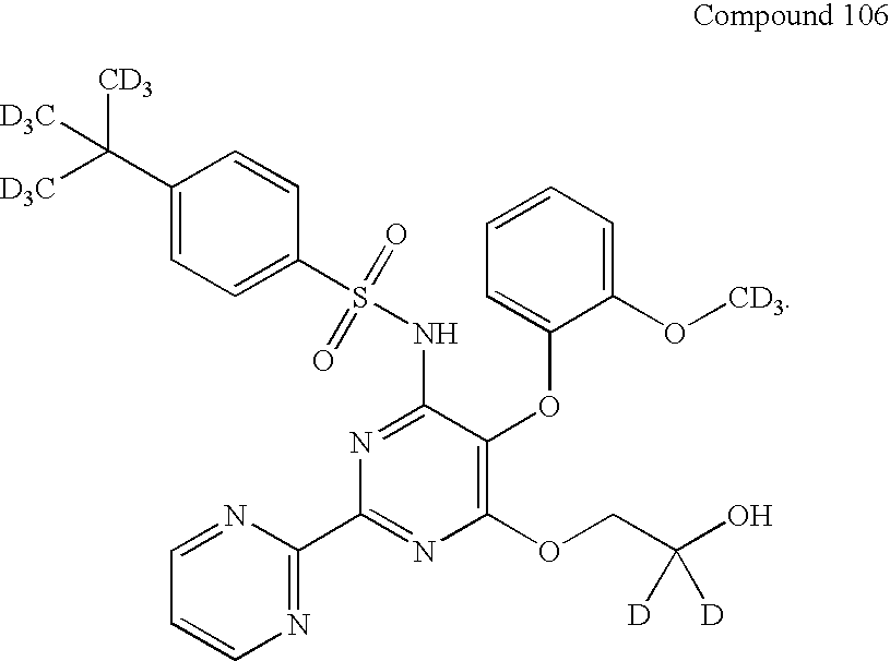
C1(C([D3C])([CD3])[D3C])=CC=C(S(=O)(=O)NC2=NC(C3=NC=CC=N3)=NC(OCC(O)([D])[D])=C2OC2=CC=CC=C2O[CD3])C=C1
